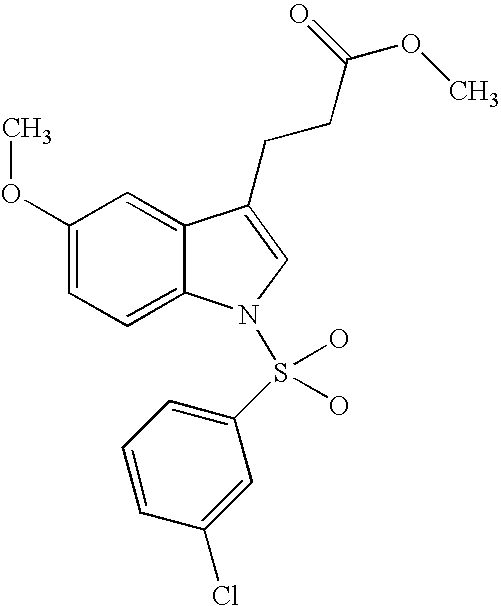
C12=CC(OC)=CC=C1N(S(C1=CC=CC(Cl)=C1)(O)O)C=C2CCC(OC)=O
